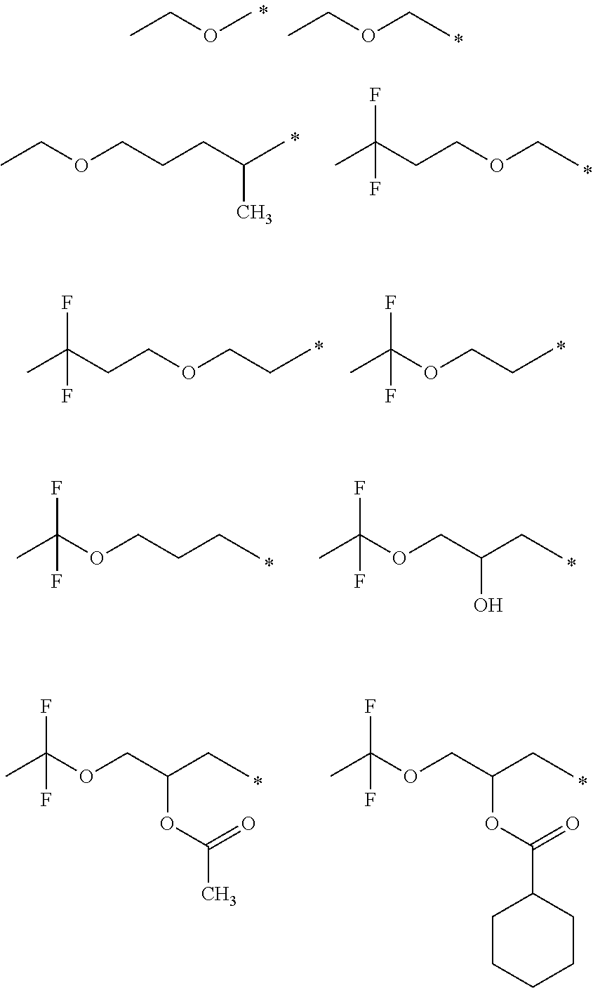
CCOC.CCOCC.CCOCCCC(C)C.CC(CCOCC)(F)F.CC(CCOCCC)(F)F.CC(OCCC)(F)F.CC(OCCCC)(F)F.CC(OCC(CC)O)(F)F.CC(OCC(CC)OC(=O)C)(F)F.CC(OCC(CC)OC(=O)C1CCCCC1)(F)F
